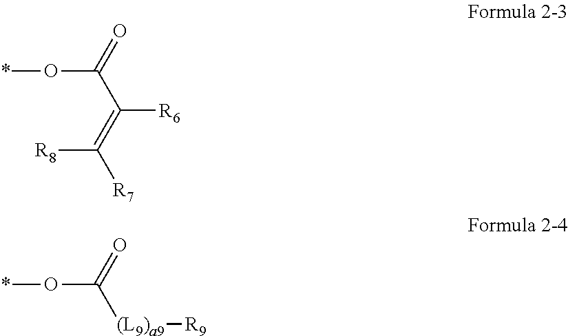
*OC(C(=C([R7])[R8])[R6])=O.*OC([(L9)a9][R9])=O
